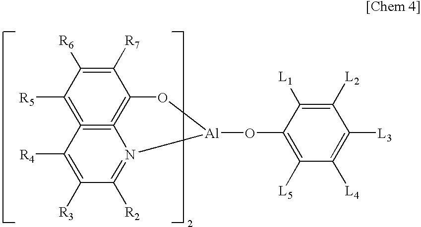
C1([R7])=C([R6])C([R5])=C2=C3=C1O[Al](OC1=C([L5])C([L4])=C([L3])C([L2])=C1[L1])N3=C([R2])C([R3])=C2[R4]
